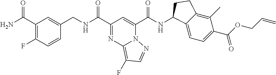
C1=CC(CNC(C2=NC3=C(F)C=NN3C(C(NC3C4=CC=C(C(=O)OCC=C)C(C)=C4CC3)=O)=C2)=O)=CC(C(N)=O)=C1F
